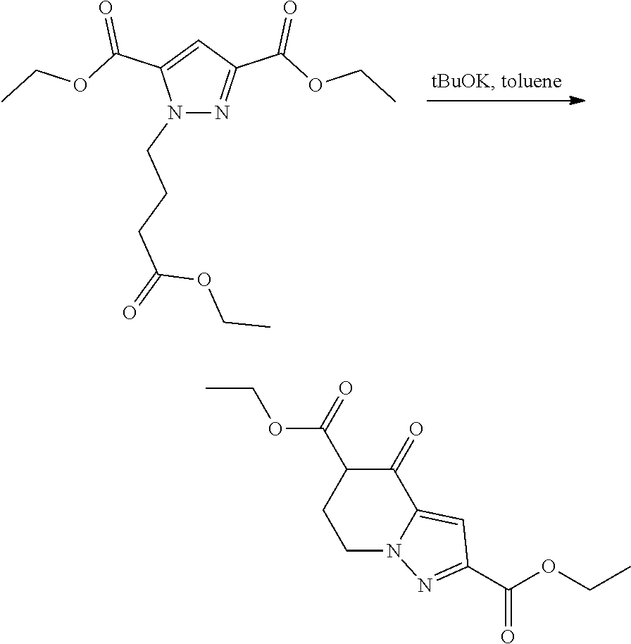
N1(CCCC(=O)OCC)N=C(C(OCC)=O)C=C1C(OCC)=O.C1N2C(=CC(C(OCC)=O)=N2)C(=O)C(C(=O)OCC)C1
